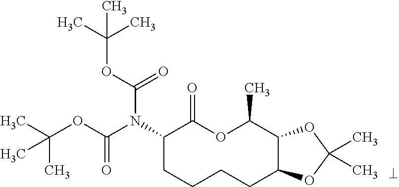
C1(N(C(OC(C)(C)C)=O)C(OC(C)(C)C)=O)CCCCC2C(C(C)OC1=O)OC(C)(C)O2
